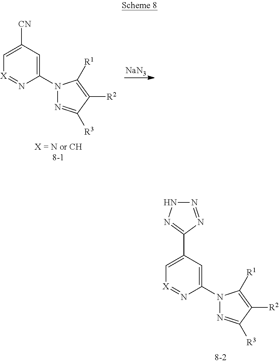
C1=C([CN])C=C(N2N=C([R3])C([R2])=C2[R1])N=[X]1.[NaN3].C1=C(C2=NNN=N2)C=C(N2N=C([R3])C([R2])=C2[R1])N=[X]1
